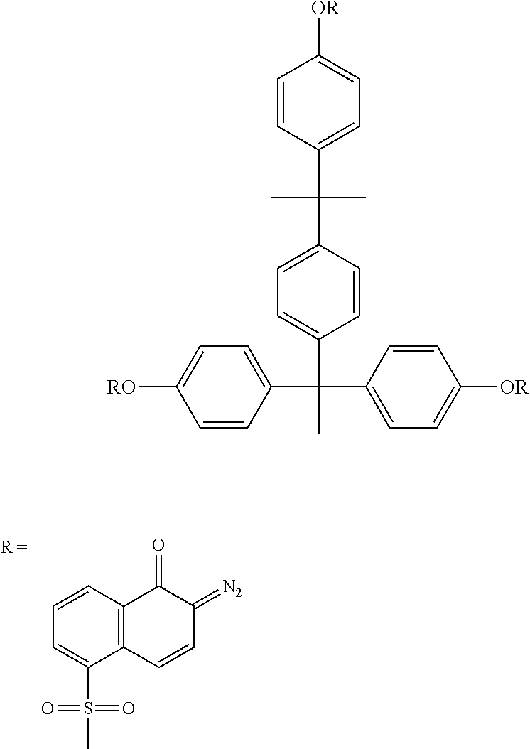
C1=CC2=C(C=CC(=[N2])C2=O)C(S(C)(=O)=O)=C1.C1=CC(C(C2=CC=C(C(C3=CC=C([OR])C=C3)(C3=CC=C([RO])C=C3)C)C=C2)(C)C)=CC=C1[OR]
